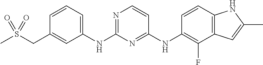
C(C1=CC(NC2=NC=CC(NC3=C(F)C4=C(C=C3)NC(C)=C4)=N2)=CC=C1)S(C)(=O)=O
